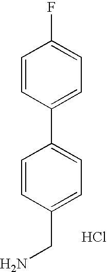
NCC1=CC=C(C2=CC=C(F)C=C2)C=C1.Cl
